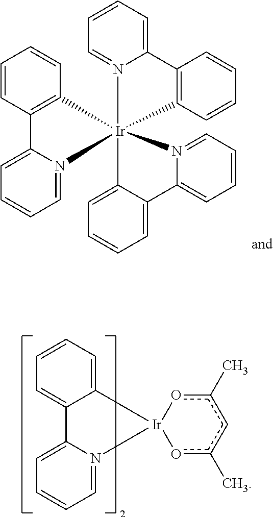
C1=CC=C2N(=C1)[Ir]13(C4=C(C=CC=C4)C4=CC=CC=N14)(C1=C2C=CC=C1)C1=CC=CC=C1C1=CC=CC=N31.C1=CC=C2C(=C1)C1=CC=CC=N1[Ir]21oc(C)cc(C)o1
